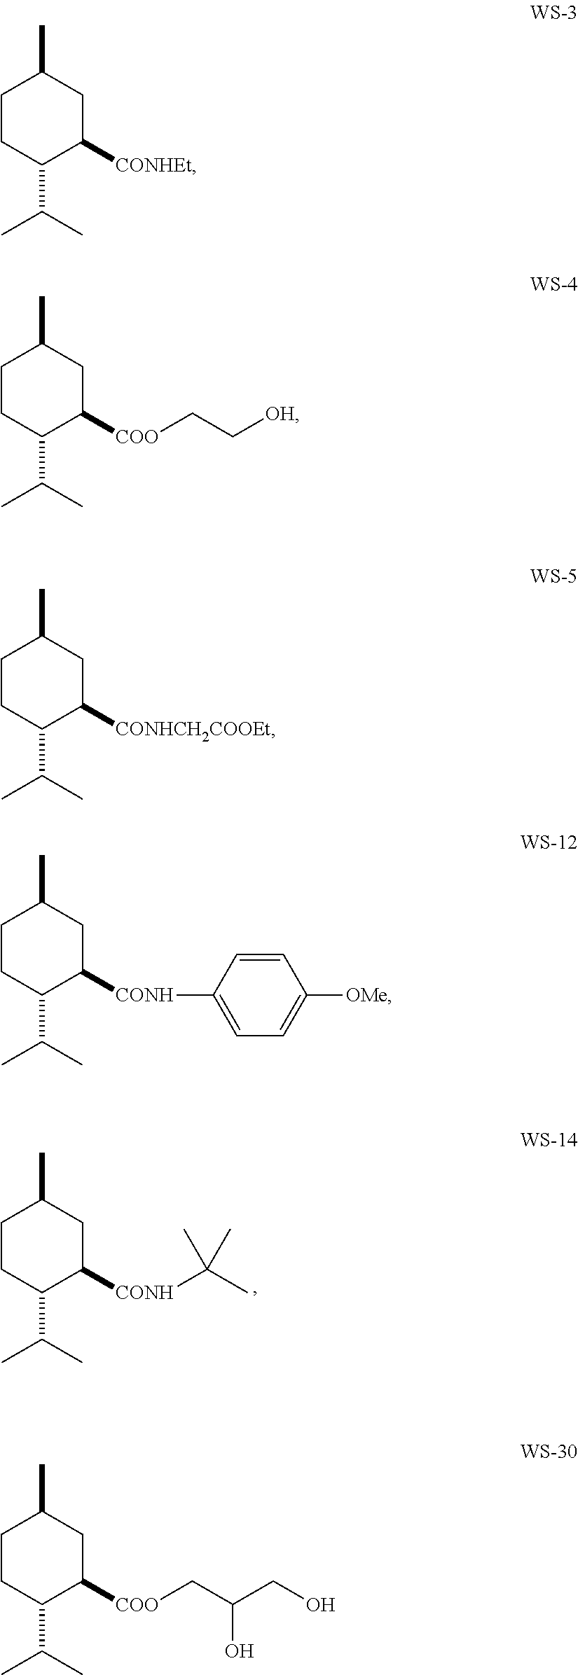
C1CC(C(C)C)C([CONH]C(C)(C)C)CC1C.C1CC(C(C)C)C([CONHEt])CC1C.C1CC(C(C)C)C([COO]CC[OH])CC1C.C1CC(C(C)C)C([CONHCH2COOEt])CC1C.C1CC(C(C)C)C([CONH]C2=CC=C([OMe])C=C2)CC1C.C1CC(C(C)C)C([COO]CC(CO)O)CC1C
